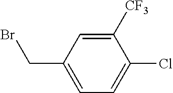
C1([CF3])=CC(CBr)=CC=C1Cl
